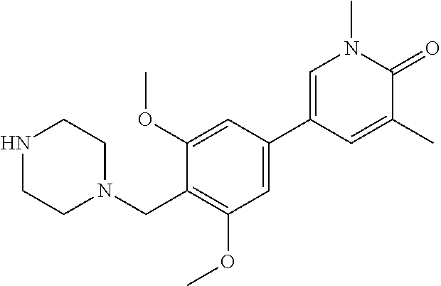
C1=C(C2=CN(C)C(=O)C(C)=C2)C=C(OC)C(CN2CCNCC2)=C1OC
